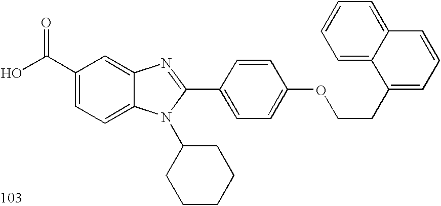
OC(C1=CC=C2C(=C1)N=C(C1=CC=C(OCCC3=CC=CC4=CC=CC=C34)C=C1)N2C1CCCCC1)=O
